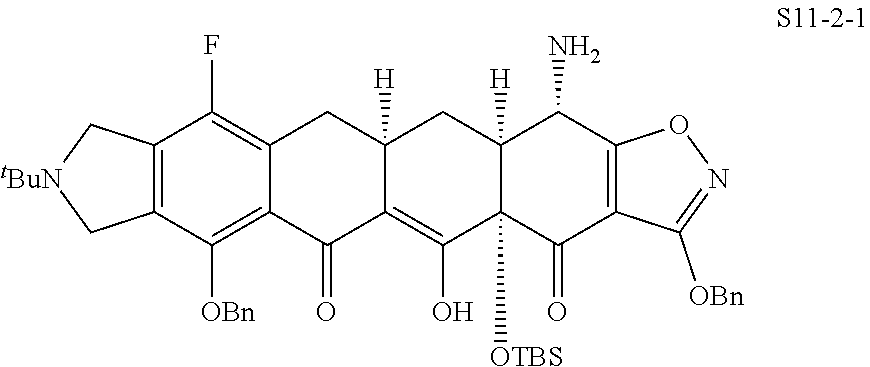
C12=C(C([OBn])=C3C(=C1F)CC1([H])C(=C(O)C4([OTBS])C([H])(C1)C(N)C1=C(C4=O)C([OBn])=NO1)C3=O)C[tBuN]C2
